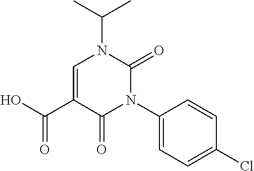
CC(C)N1C(=O)N(C2=CC=C(Cl)C=C2)C(=O)C(C(=O)O)=C1
